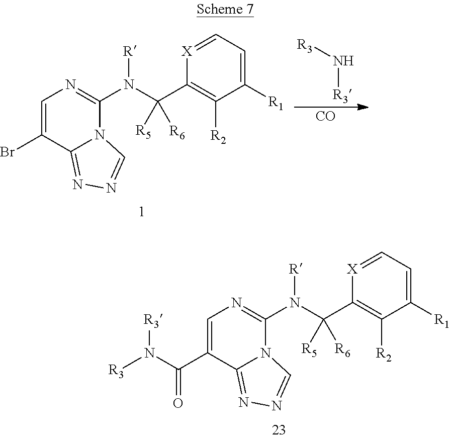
C1=C(C(N([R3])[R3])=O)C2=NN=CN2C(N(C(C2=C([R2])C([R1])=CC=[X]2)([R5])[R6])[R])=N1.C1=C(Br)C2=NN=CN2C(N(C(C2=C([R2])C([R1])=CC=[X]2)([R5])[R6])[R])=N1.[R3]N[R3].[CO]
